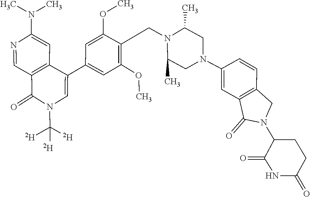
N1(C([D])([D])[D])C(=O)C2=C(C(C3=CC(OC)=C(CN4C(C)CN(C5=CC6=C(C=C5)CN(C5C(=O)NC(=O)CC5)C6=O)CC4C)C(OC)=C3)=C1)C=C(N(C)C)N=C2
